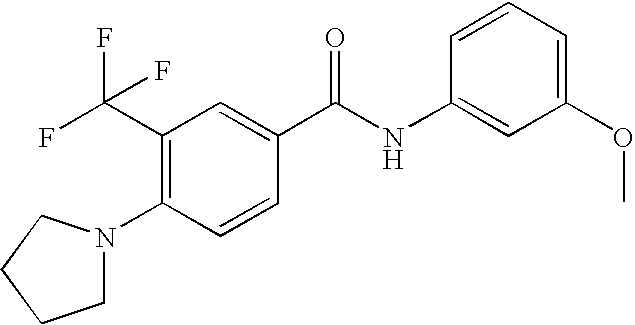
C1(C(F)(F)F)=C(N2CCCC2)C=CC(C(NC2=CC(OC)=CC=C2)=O)=C1
